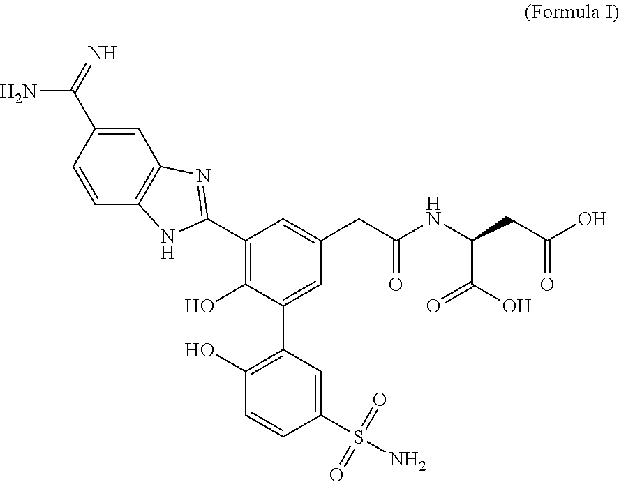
C1=C(C(N)=N)C=CC2=C1N=C(C1=C(O)C(C3=C(O)C=CC(S(N)(=O)=O)=C3)=CC(CC(NC(CC(O)=O)C(O)=O)=O)=C1)N2
